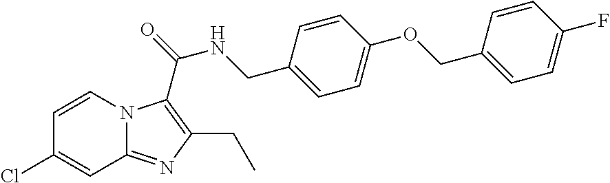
C1=CC(Cl)=CC2=NC(CC)=C(C(NCC3=CC=C(OCC4=CC=C(F)C=C4)C=C3)=O)N12
